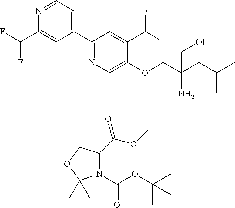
C1(C2=NC=C(OCC(CO)(N)CC(C)C)C(C(F)F)=C2)=CC=NC(C(F)F)=C1.N1(C(OC(C)(C)C)=O)C(C(OC)=O)COC1(C)C
